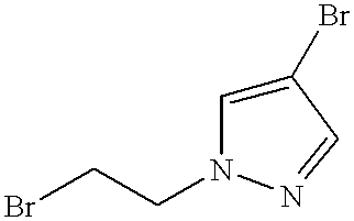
C1(Br)=CN(CCBr)N=C1
